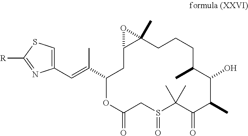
C1CC2(C)C(CC(C(C)=CC3=CSC([R])=N3)OC(=O)CS(=O)C(C)(C)C(=O)C(C)C(O)C(C)C1)O2
